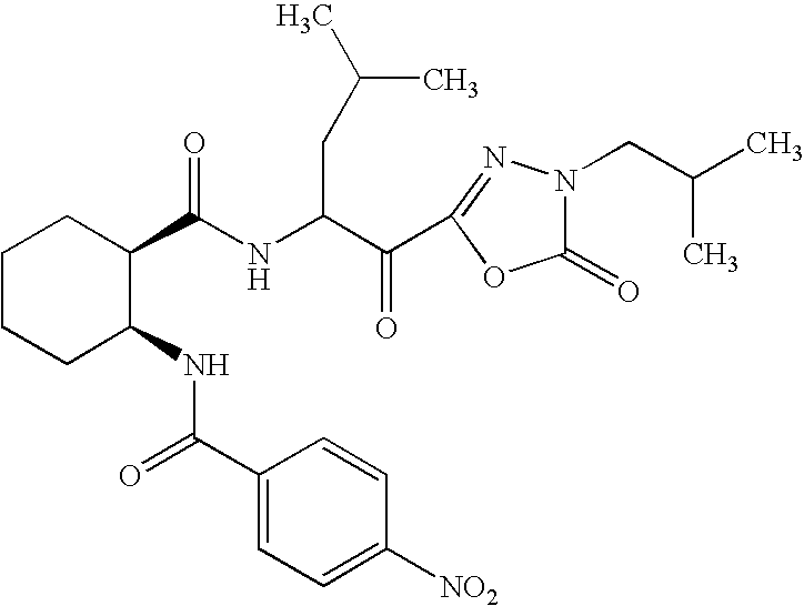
C1CCC(NC(=O)C2=CC=C([NO2])C=C2)C(C(NC(C(=O)C2=NN(CC(C)C)C(=O)O2)CC(C)C)=O)C1
